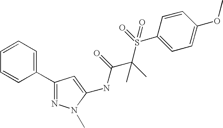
C1(C2=CC=CC=C2)=NN(C)C(NC(C(S(C2=CC=C(OC)C=C2)(=O)=O)(C)C)=O)=C1
